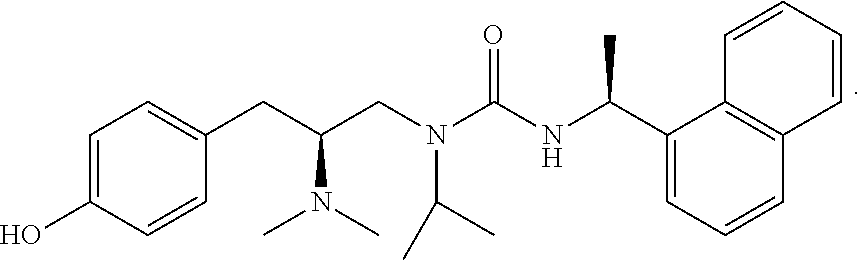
C1(C(NC(=O)N(CC(CC2=CC=C(O)C=C2)N(C)C)C(C)C)C)=CC=CC2=C1C=CC=C2
